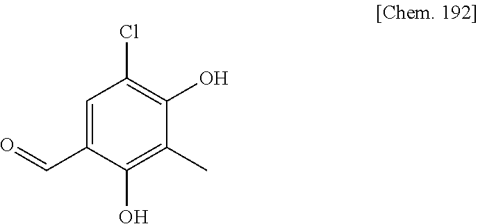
C1=C(C=O)C(O)=C(C)C(O)=C1Cl
